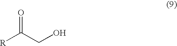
O=C(CO)[R]
